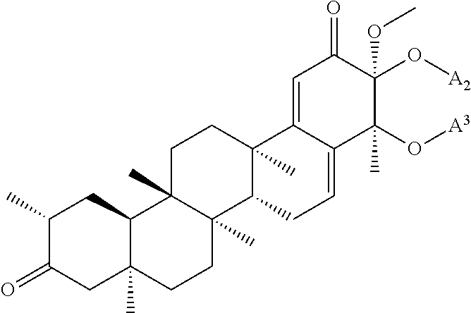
C1(C)C(=O)CC2(C)C(C1)C1(C)C(C)(CC2)C2C(C)(CC1)C1=CC(=O)C(O[A2])(OC)C(O[A3])(C)C1=CC2
